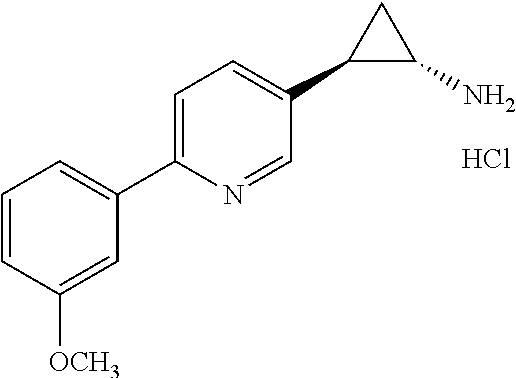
C1=CC([OCH3])=CC(C2=CC=C(C3C(N)C3)C=N2)=C1.Cl
